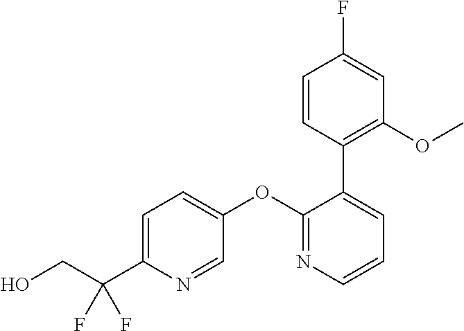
C1=C(C(CO)(F)F)N=CC(OC2=NC=CC=C2C2=C(OC)C=C(F)C=C2)=C1
